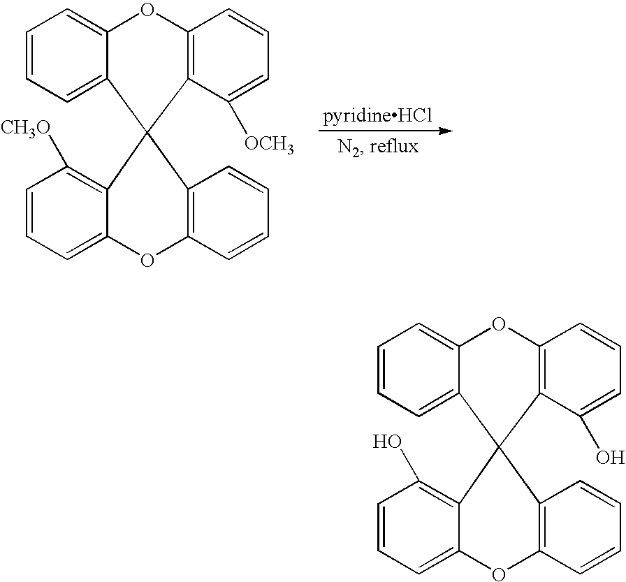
C1=CC=C2C(=C1)OC1=C(C(O)=CC=C1)C21C2=C(O)C=CC=C2OC2=C1C=CC=C2.C1=CC=C2C(=C1)OC1=C(C([OCH3])=CC=C1)C21C2=C([CH3O])C=CC=C2OC2=C1C=CC=C2
